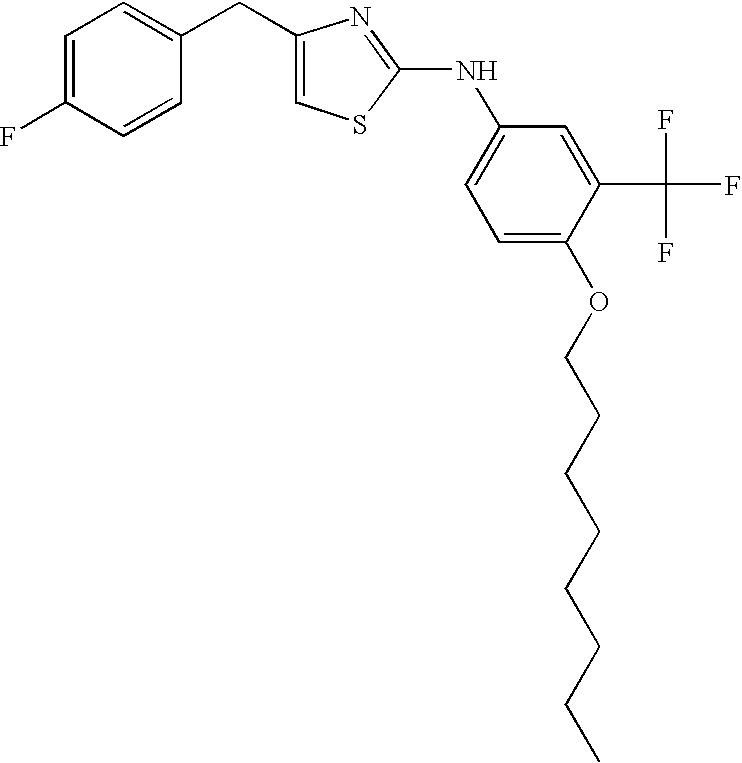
C1(CC2=CC=C(F)C=C2)=CSC(NC2=CC=C(OCCCCCCCC)C(C(F)(F)F)=C2)=N1
